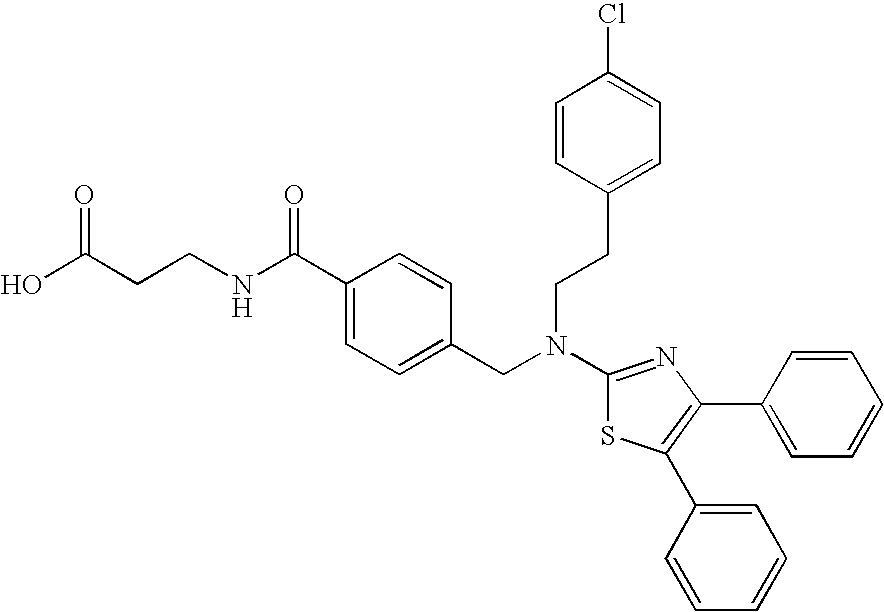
C(CCNC(C1=CC=C(CN(CCC2=CC=C(Cl)C=C2)C2=NC(C3=CC=CC=C3)=C(C3=CC=CC=C3)S2)C=C1)=O)(O)=O
